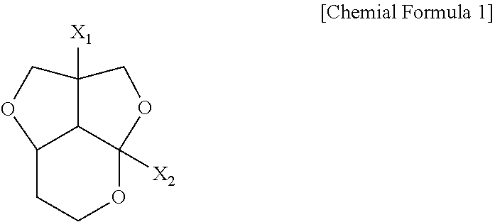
C12CCOC3([X2])C1C([X1])(CO2)CO3
